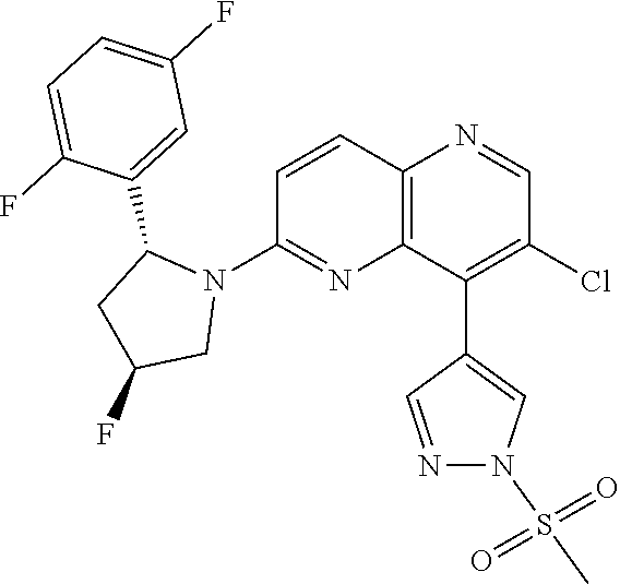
C1=CC2=C(N=C1N1C(C3=CC(F)=CC=C3F)CC(F)C1)C(C1=CN(S(=O)(=O)C)N=C1)=C(Cl)C=N2
